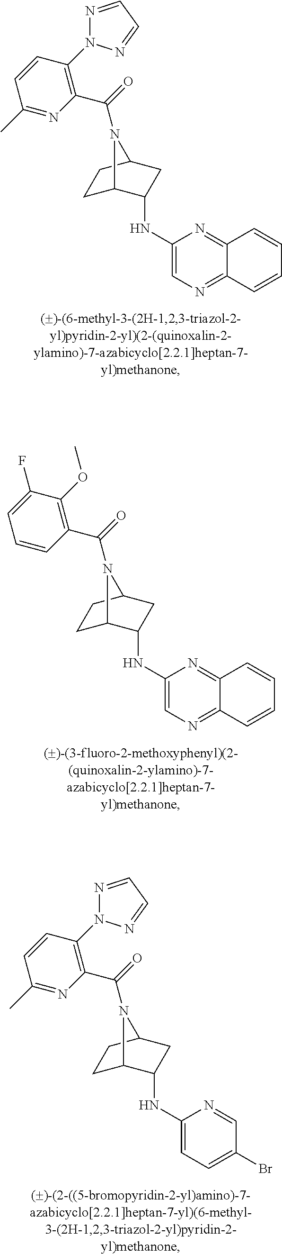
C12=NC=C(NC3C4CCC(C3)N4C(=O)C3=C(N4N=CC=N4)C=CC(C)=N3)N=C1C=CC=C2.C12=NC=C(NC3C4CCC(C3)N4C(=O)C3=C(OC)C(F)=CC=C3)N=C1C=CC=C2.C1(Br)=CC=C(NC2C3CCC(C2)N3C(=O)C2=C(N3N=CC=N3)C=CC(C)=N2)N=C1
